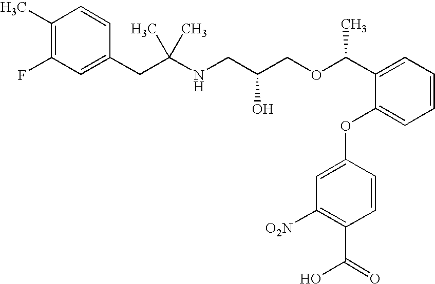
C1(CC(NCC(COC(C2=CC=CC=C2OC2=CC([O2N])=C(C(=O)O)C=C2)C)O)(C)C)=CC(F)=C(C)C=C1
